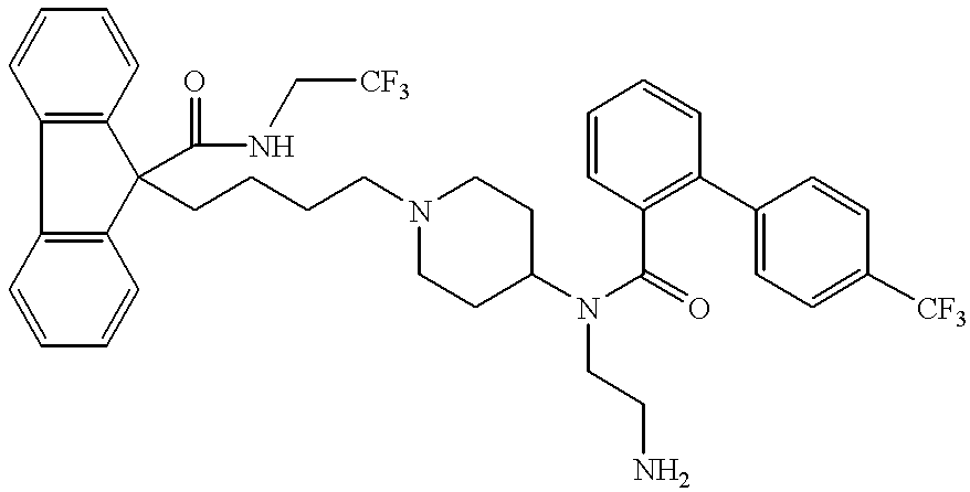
C12=C(C3=C(C1(C(NC[CF3])=O)CCCCN1CCC(N(C(=O)C4=C(C5=CC=C([CF3])C=C5)C=CC=C4)CCN)CC1)C=CC=C3)C=CC=C2
